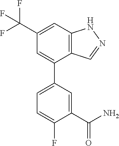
C12=C(C=C(C(F)(F)F)C=C1C1=CC=C(F)C(C(N)=O)=C1)NN=C2
